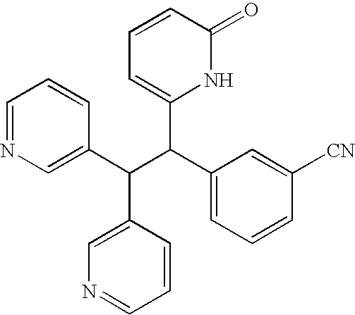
C1=NC=C(C(C(C2=CC=CC([CN])=C2)C2=CC=CC(=O)N2)C2=CN=CC=C2)C=C1
